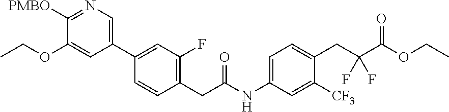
C1(C2=CC(F)=C(CC(NC3=CC=C(CC(C(OCC)=O)(F)F)C([CF3])=C3)=O)C=C2)=CN=C([PMBO])C(OCC)=C1
